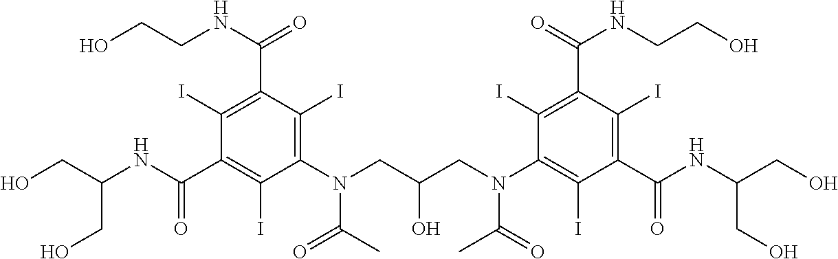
C1(I)=C(C(NCCO)=O)C(I)=C(N(CC(CN(C2=C(I)C(C(NC(CO)CO)=O)=C(I)C(C(=O)NCCO)=C2I)C(C)=O)O)C(C)=O)C(I)=C1C(NC(CO)CO)=O
